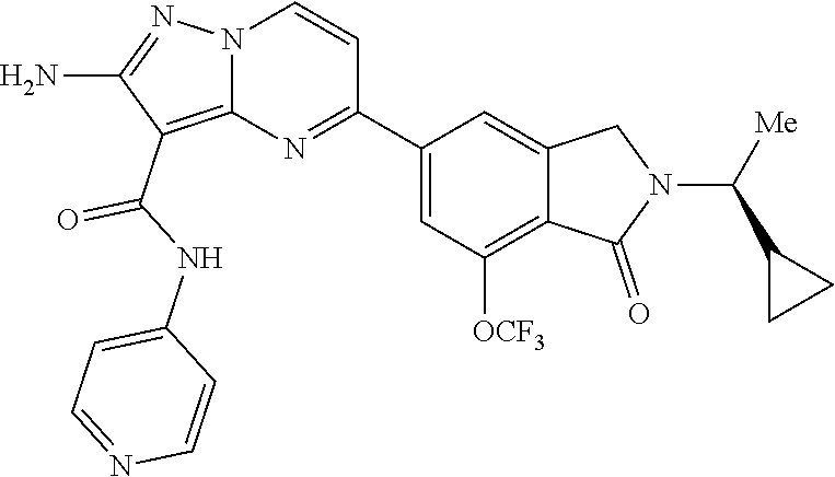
C(NC1=CC=NC=C1)(=O)C1=C2N(N=C1N)C=CC(C1=CC([OCF3])=C3C(=C1)CN(C(C1CC1)[Me])C3=O)=N2
